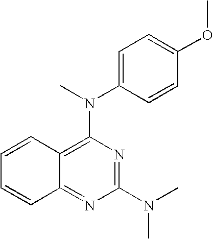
C1(N(C)C)=NC(N(C)C2=CC=C(OC)C=C2)=C2C(=N1)C=CC=C2
